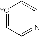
[*C]1=CC=NC=C1
